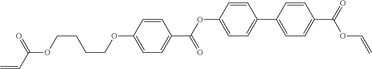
C1=C(OC(C2=CC=C(OCCCCOC(=O)C=C)C=C2)=O)C=CC(C2=CC=C(C(=O)OC=C)C=C2)=C1
